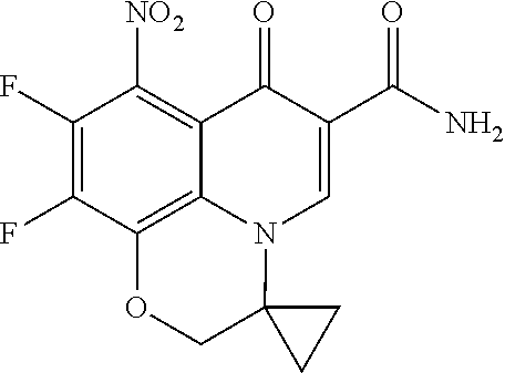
C1(F)=C(F)C2=C3C(=C1[NO2])C(=O)C(C(N)=O)=CN3C1(CO2)CC1
